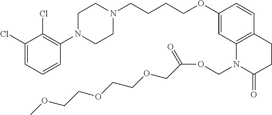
C1=C(Cl)C(Cl)=C(N2CCN(CCCCOC3=CC4=C(C=C3)CCC(=O)N4COC(=O)COCCOCCOC)CC2)C=C1
